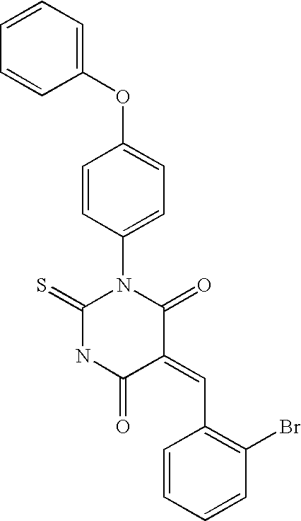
C1(C=C2C(=O)N(C3=CC=C(OC4=CC=CC=C4)C=C3)C(=S)NC2=O)=C(Br)C=CC=C1
